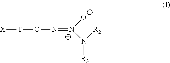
[X][T]ON=[N+](N([R2])[R3])[O-]
